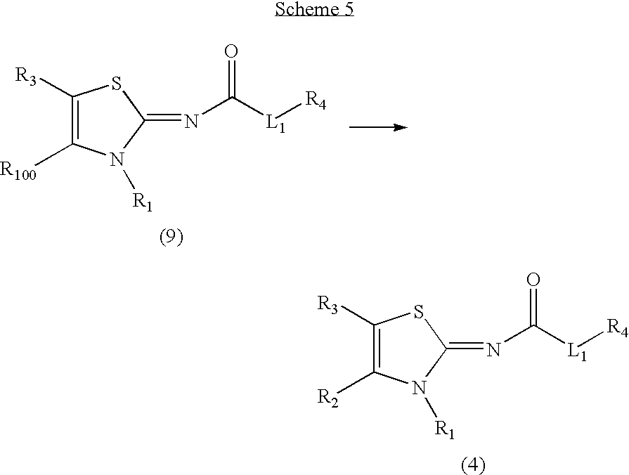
C1([R3])=C([R100])N([R1])C(=NC([L1][R4])=O)S1.C1([R3])=C([R2])N([R1])C(=NC([L1][R4])=O)S1
